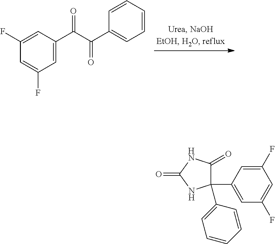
C1(F)=CC(C(C(C2=CC=CC=C2)=O)=O)=CC(F)=C1.C1(C2=CC(F)=CC(F)=C2)(C2=CC=CC=C2)C(=O)NC(=O)N1
